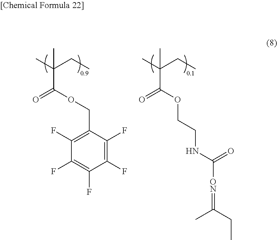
C(C(C)(CC)C)(OCC1=C(F)C(F)=C(F)C(F)=C1F)=O.C(C(C)(CC)C)(OCCNC([ON]=C(CC)C)=O)=O
